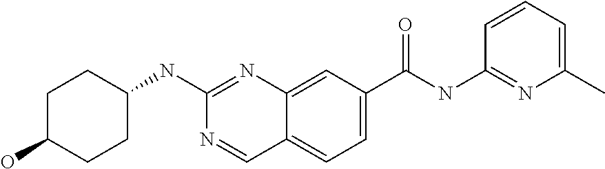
C1(O)CCC(NC2=NC3=CC(C(NC4=NC(C)=CC=C4)=O)=CC=C3C=N2)CC1
